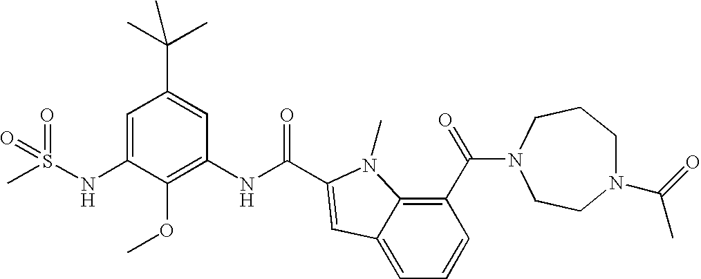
C1=C(NS(C)(=O)=O)C(OC)=C(NC(=O)C2=CC3=CC=CC(C(=O)N4CCCN(C(=O)C)CC4)=C3N2C)C=C1C(C)(C)C
